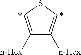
C1([n-Hex])=CSC=C1[n-Hex]
